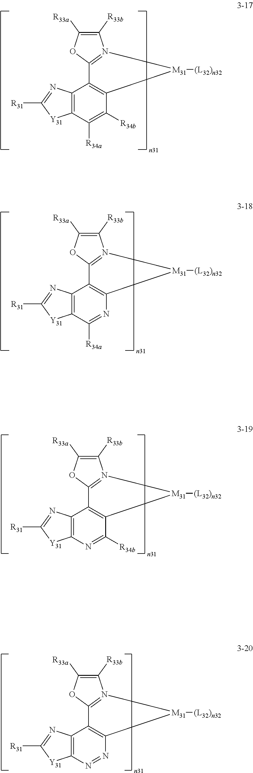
C1([R33b])=C([R33a])OC2=N1[M31]([(L32)n32])C1=C2C2=C(C([R34a])=C1[R34b])[Y31]C([R31])=N2.C1([R33b])=C([R33a])OC2=N1[M31]([(L32)n32])C1=C2C2=C(C([R34a])=N1)[Y31]C([R31])=N2.C1([R33b])=C([R33a])OC2=N1[M31]([(L32)n32])C1=C2C2=C(N=C1[R34b])[Y31]C([R31])=N2.C1([R33b])=C([R33a])OC2=N1[M31]([(L32)n32])C1=C2C2=C(N=N1)[Y31]C([R31])=N2
